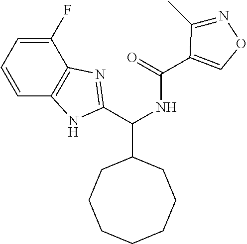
C(=O)(NC(C1=NC2=C(N1)C=CC=C2F)C1CCCCCCC1)C1=CON=C1C
